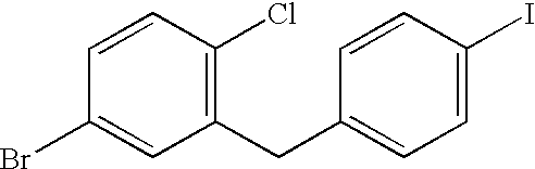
C1(CC2=CC=C(I)C=C2)=C(Cl)C=CC(Br)=C1
